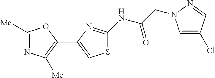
C1([Me])=NC([Me])=C(C2=CSC(NC(CN3C=C(Cl)C=N3)=O)=N2)O1
